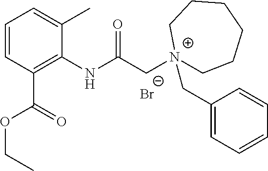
C1=CC(C(=O)OCC)=C(NC(C[N+]2(CC3=CC=CC=C3)CCCCCC2)=O)C(C)=C1.[Br-]
